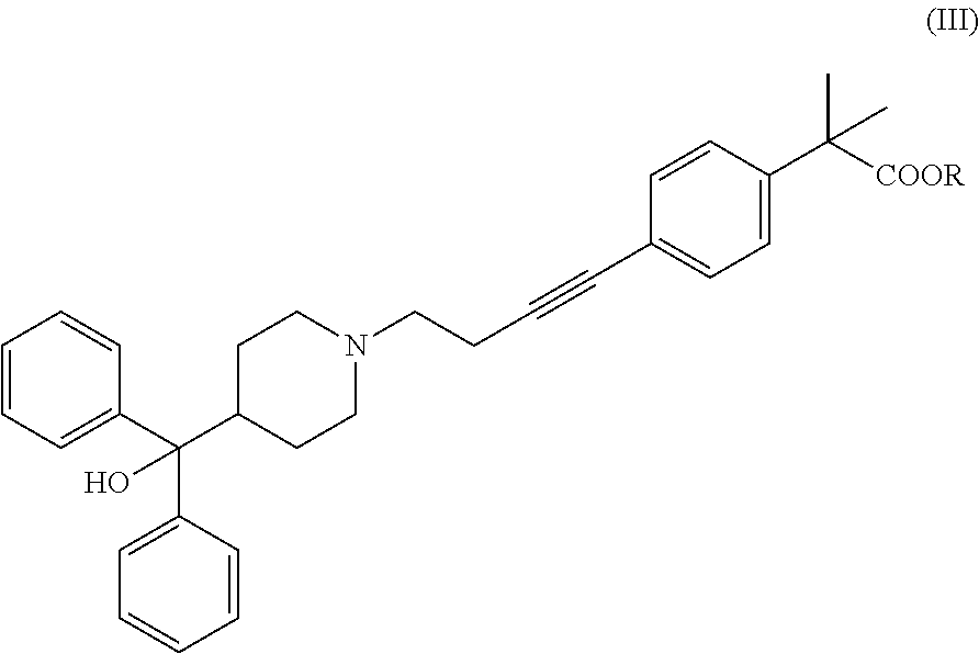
C1=CC=C(C(C2=CC=CC=C2)(O)C2CCN(CCC#CC3=CC=C(C(C)([COOR])C)C=C3)CC2)C=C1
